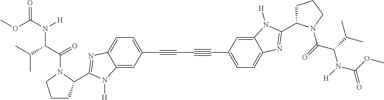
C1CC(C2=NC3=CC=C(C#CC$CC4=CC=C5C(=C4)N([H])C(C4CCCN4C(=O)C(C(C)C)N(C(=O)OC)[H])=N5)C=C3N2[H])N(C(C(C(C)C)N(C(OC)=O)[H])=O)C1
